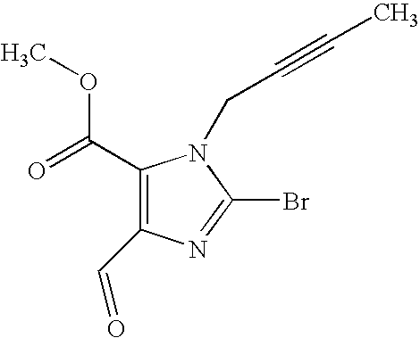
C1(C(=O)OC)=C(C=O)N=C(Br)N1CC#CC
